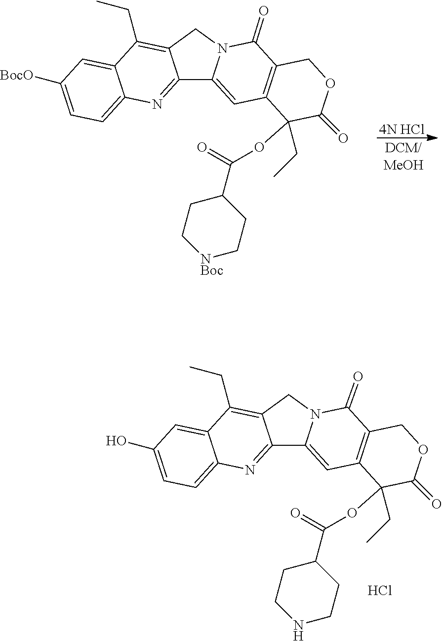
C12=NC3=CC=C([BocO])C=C3C(CC)=C1CN1C2=CC2=C(C1=O)COC(=O)C2(OC(=O)C1CC[NBoc]CC1)CC.[4N HCl].C12=NC3=CC=C(O)C=C3C(CC)=C1CN1C2=CC2=C(C1=O)COC(=O)C2(OC(=O)C1CCNCC1)CC.Cl
